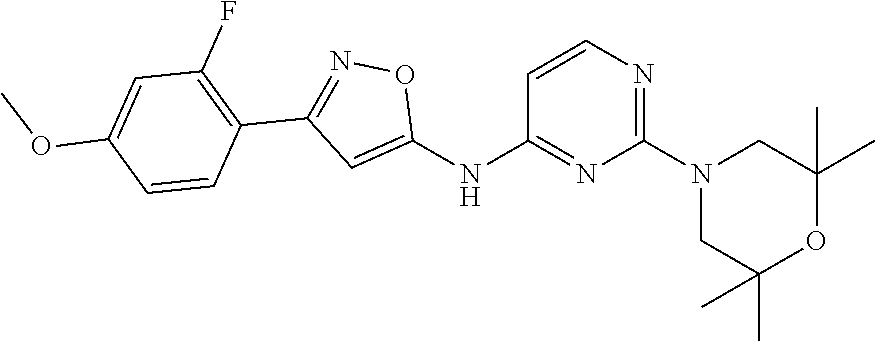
C1=CN=C(N2CC(C)(C)OC(C)(C)C2)N=C1NC1=CC(C2=C(F)C=C(OC)C=C2)=NO1
